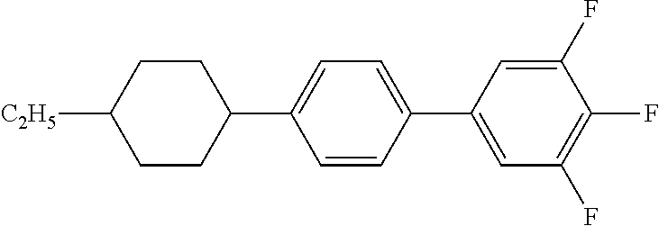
C1CC([C2H5])CCC1C1=CC=C(C2=CC(F)=C(F)C(F)=C2)C=C1
